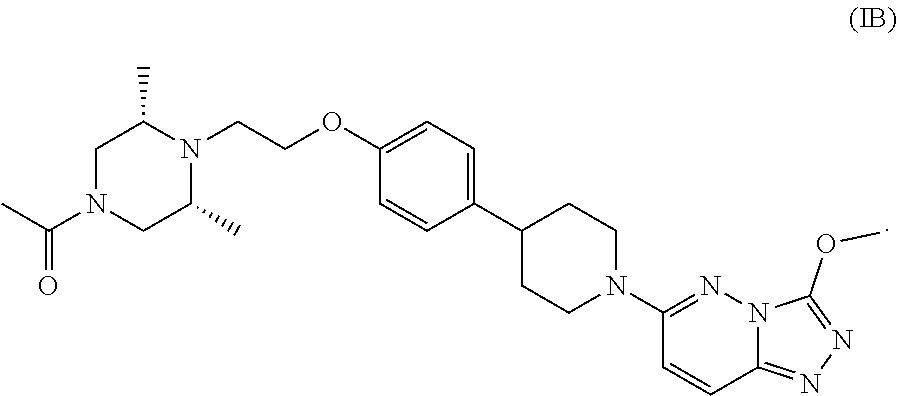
CC(N1CC(C)N(CCOC2=CC=C(C3CCN(C4=NN5C(=NN=C5OC)C=C4)CC3)C=C2)C(C)C1)=O
